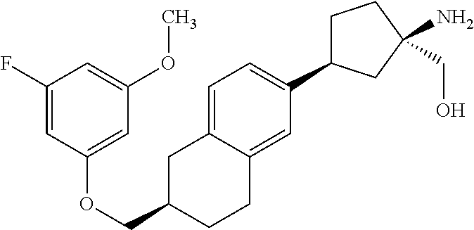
O(CC1CC2=CC=C(C3CCC(N)(CO)C3)C=C2CC1)C1=CC(OC)=CC(F)=C1
